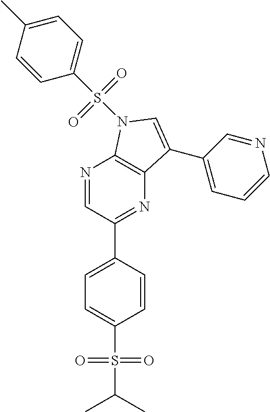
N1=CC(C2=CC=C(S(C(C)C)(=O)=O)C=C2)=NC2=C1N(S(C1=CC=C(C)C=C1)(=O)=O)C=C2C1=CC=CN=C1
